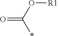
C(=O)(O[R1])*
